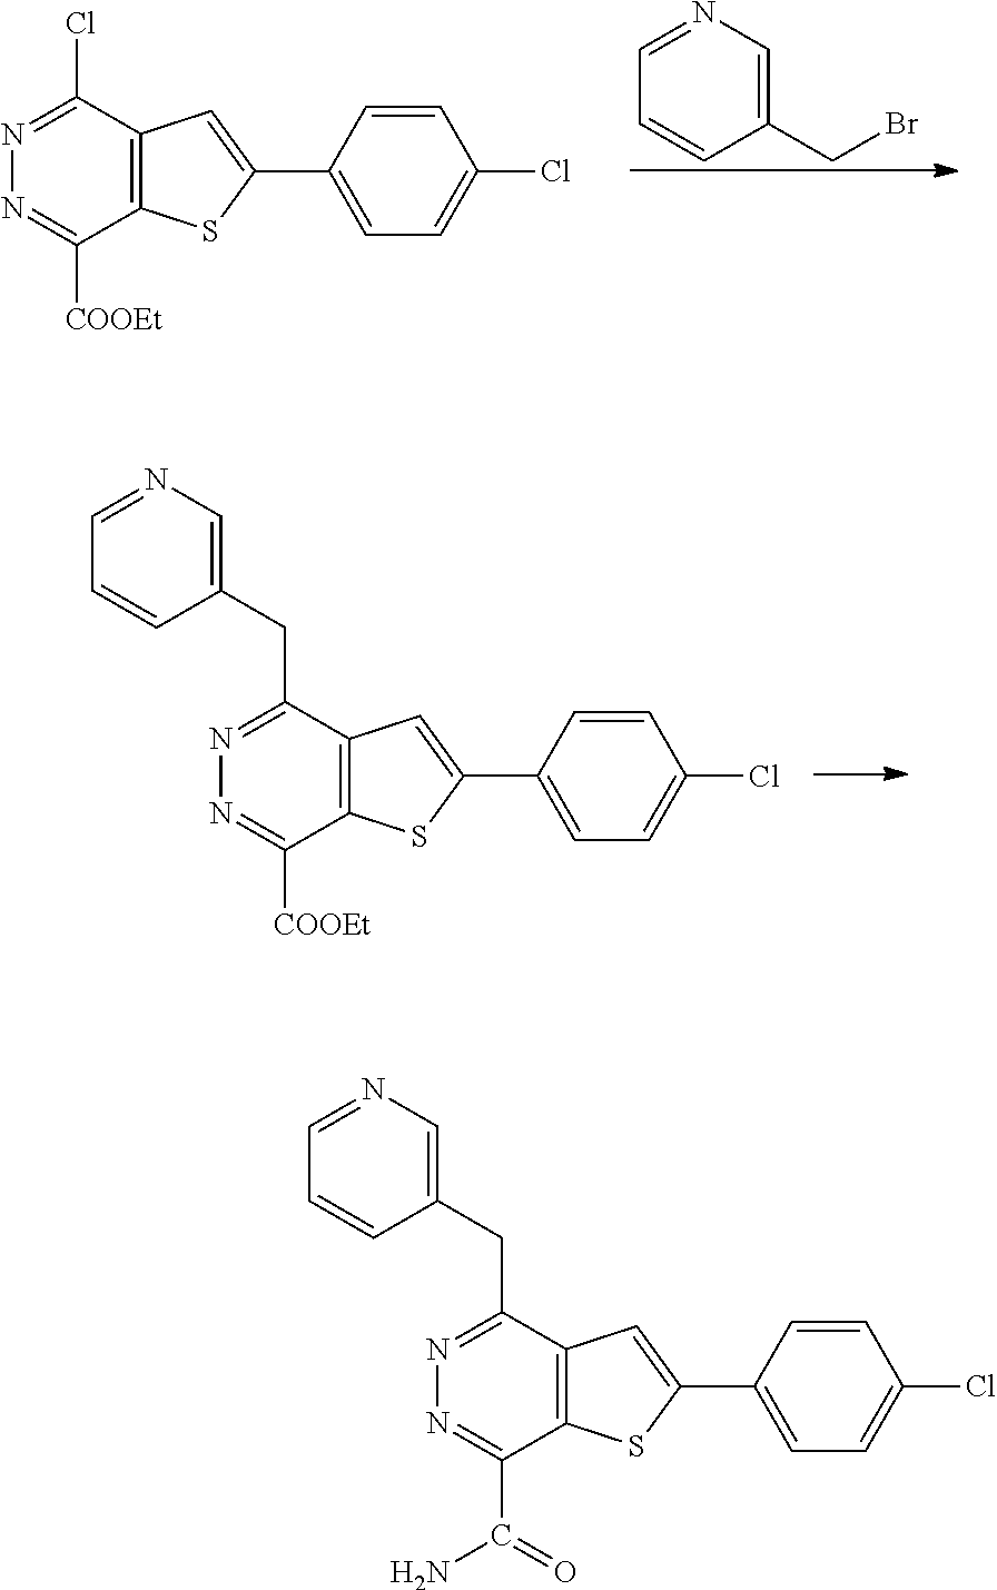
N1=C(Cl)C2=C(C([COOEt])=N1)SC(C1=CC=C(Cl)C=C1)=C2.C1=NC=C(CBr)C=C1.N1=C(CC2=CN=CC=C2)C2=C(C([COOEt])=N1)SC(C1=CC=C(Cl)C=C1)=C2.N1=C(CC2=CN=CC=C2)C2=C(C(C(=O)N)=N1)SC(C1=CC=C(Cl)C=C1)=C2
